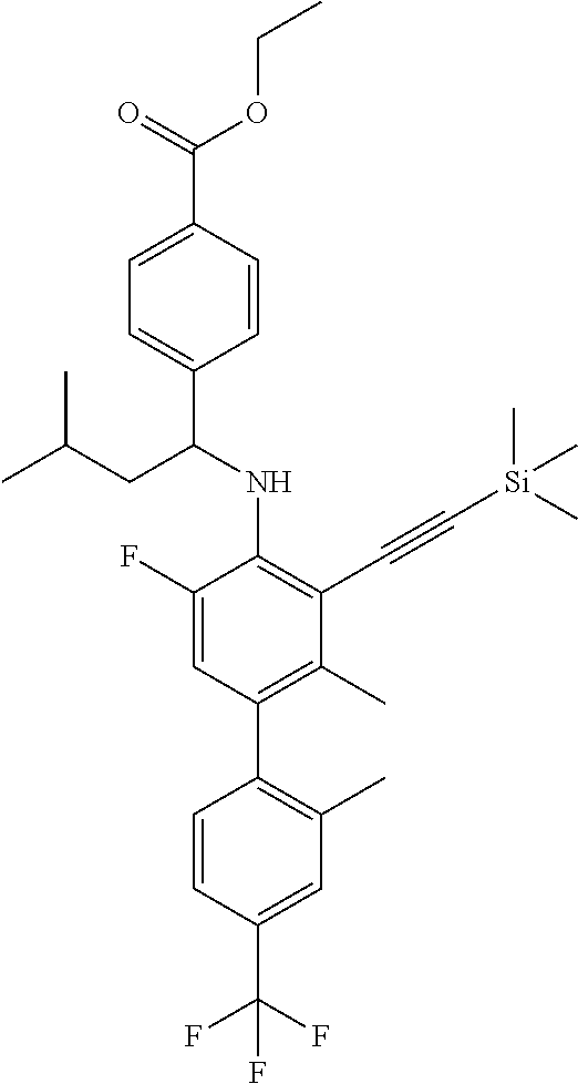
C1(F)=CC(C2=C(C)C=C(C(F)(F)F)C=C2)=C(C)C(C#C[Si](C)(C)C)=C1NC(C1=CC=C(C(OCC)=O)C=C1)CC(C)C
